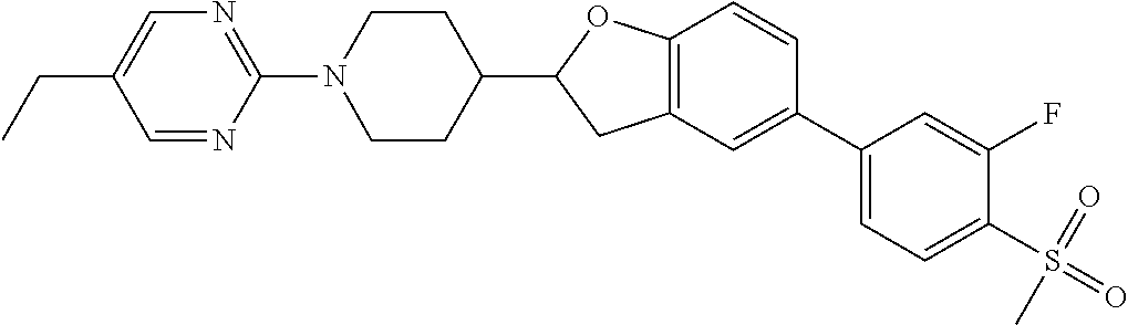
N1(C2=NC=C(CC)C=N2)CCC(C2CC3=C(O2)C=CC(C2=CC=C(S(=O)(=O)C)C(F)=C2)=C3)CC1
